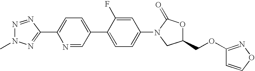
N1=NC(C2=CC=C(C3=CC=C(N4C(=O)OC(COC5=NOC=C5)C4)C=C3F)C=N2)=NN1C
